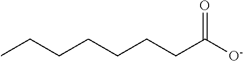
CCCCCCCC([O-])=O
